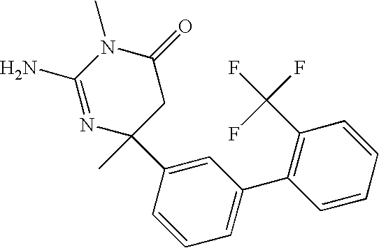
N1=C(N)N(C)C(=O)CC1(C1=CC(C2=C(C(F)(F)F)C=CC=C2)=CC=C1)C
